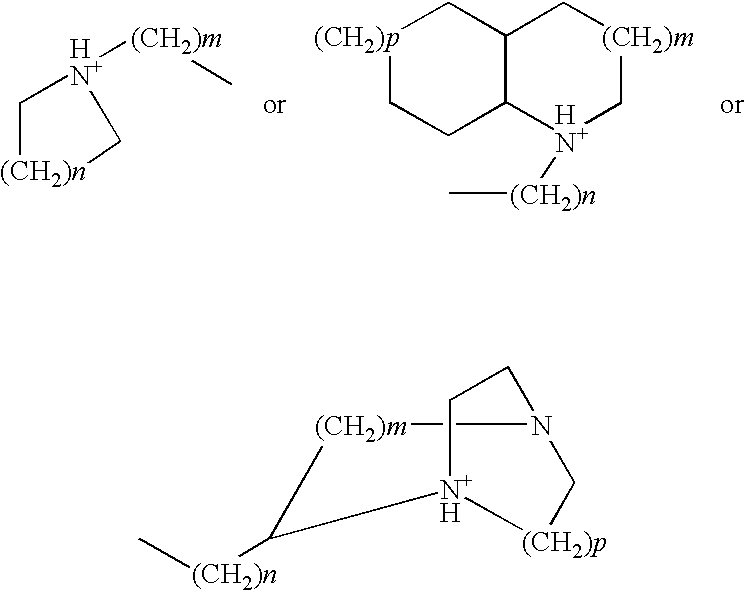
C1[(CH2)n]C[HN+]1[(CH2)m]C.[(CH2)p]1CCC2C(C1)C[(CH2)m]C[HN+]2[(CH2)n]C.[(CH2)m]1N2C[(CH2)p][N+H](CC2)C1[(CH2)n]C
